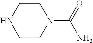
C1CNCCN1C(=O)N
